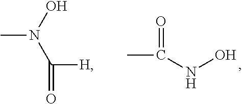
CN(O)C([H])=O.CC(=O)NO
